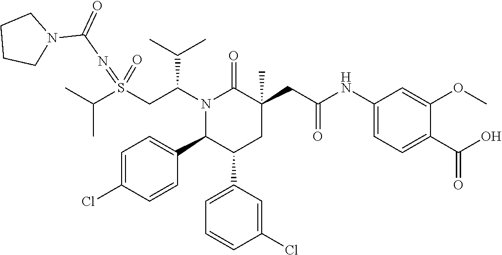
S(CC(N1C(=O)C(CC(=O)NC2=CC=C(C(O)=O)C(OC)=C2)(C)CC(C2=CC=CC(Cl)=C2)C1C1=CC=C(Cl)C=C1)C(C)C)(=NC(N1CCCC1)=O)(=O)C(C)C
